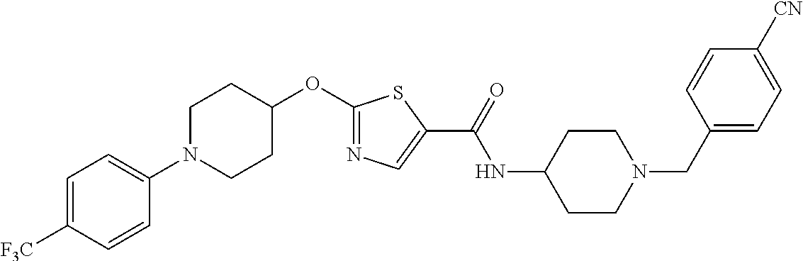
C1=C([F3C])C=CC(N2CCC(OC3=NC=C(C(NC4CCN(CC5=CC=C([CN])C=C5)CC4)=O)S3)CC2)=C1
